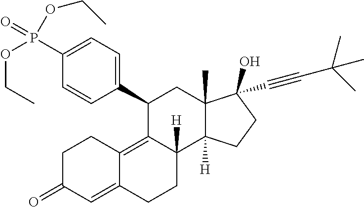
C1(C2=CC=C(P(OCC)(=O)OCC)C=C2)C2=C3C(=CC(=O)CC3)CCC2([H])C2([H])C(C)(C1)C(C#CC(C)(C)C)(O)CC2
